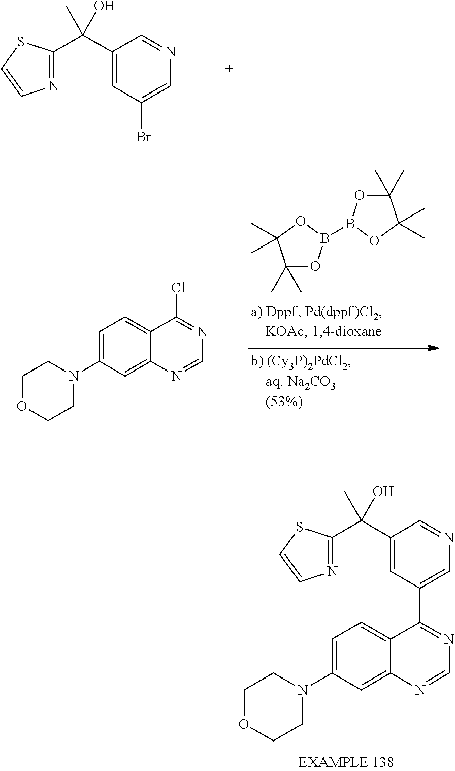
C1(C(C2=NC=CS2)(C)O)=CC(Br)=CN=C1.C1(C)(C)OB(B2OC(C)(C)C(C)(C)O2)OC1(C)C.C1=C(N2CCOCC2)C=C2C(=C1)C(Cl)=NC=N2.C1=C(N2CCOCC2)C=C2C(=C1)C(C1=CN=CC(C(C3=NC=CS3)(C)O)=C1)=NC=N2
